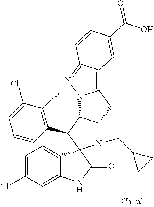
C1=C(Cl)C=C2C(=C1)C1(C(=O)N2)N(CC2CC2)C2C(C1C1=C(F)C(Cl)=CC=C1)N1C(=C3C(=N1)C=CC(C(O)=O)=C3)C2
